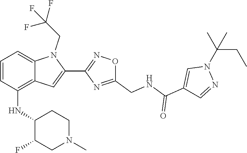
CC(N1N=CC(C(=O)NCC2=NC(C3=CC4=C(NC5C(F)CN(C)CC5)C=CC=C4N3CC(F)(F)F)=NO2)=C1)(C)CC
